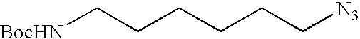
[BocHN]CCCCCC[N3]
